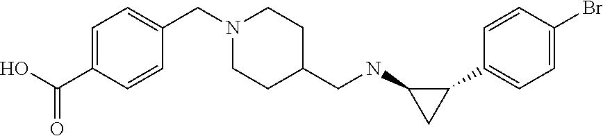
N1(CC2=CC=C(C(=O)O)C=C2)CCC(CNC2CC2C2=CC=C(Br)C=C2)CC1
